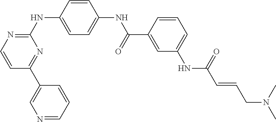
C1(NC2=CC=C(NC(C3=CC(NC(C=CCN(C)C)=O)=CC=C3)=O)C=C2)=NC=CC(C2=CN=CC=C2)=N1
